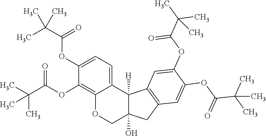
C12=C(OC(C(C)(C)C)=O)C(OC(C(C)(C)C)=O)=CC=C1C1([H])C(O)(CO2)CC2=C1C=C(OC(C(C)(C)C)=O)C(OC(C(C)(C)C)=O)=C2
